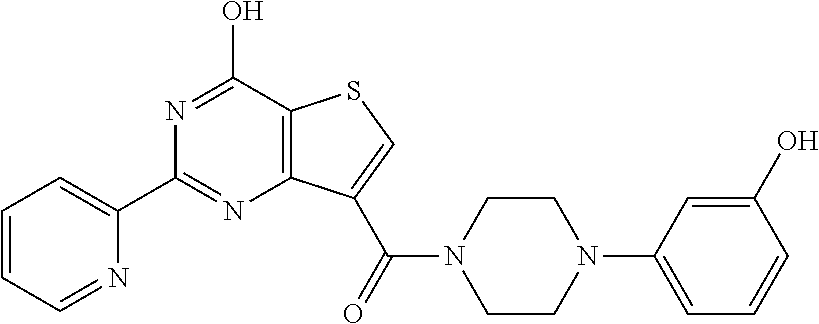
C12=C(C(O)=NC(C3=CC=CC=N3)=N1)SC=C2C(=O)N1CCN(C2=CC=CC(O)=C2)CC1
